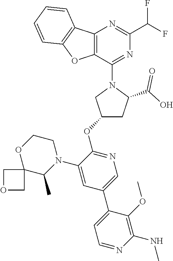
C12=C(C(N3CC(OC4=NC=C(C5=CC=NC(NC)=C5OC)C=C4N4CCOC5(C4C)COC5)CC3C(O)=O)=NC(C(F)F)=N1)OC1=C2C=CC=C1
